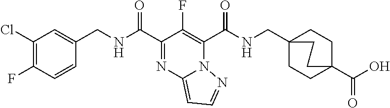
C1(Cl)=C(F)C=CC(CNC(C2=NC3=CC=NN3C(C(NCC34CCC(C(O)=O)(CC3)CC4)=O)=C2F)=O)=C1
